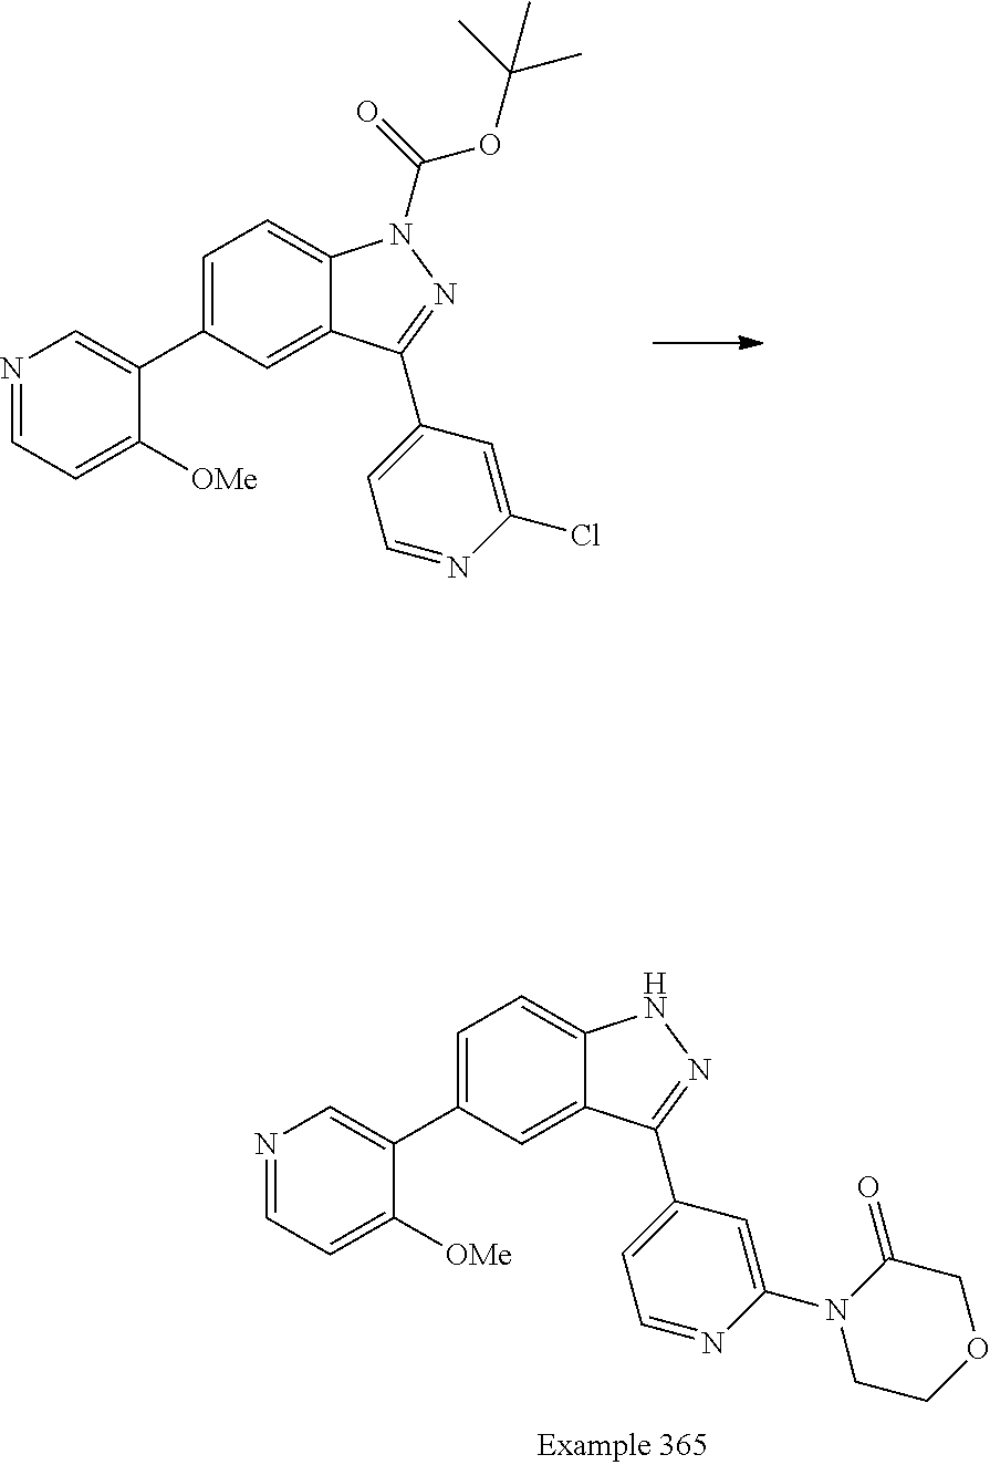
N1=CC=C([OMe])C(C2=CC=C3C(=C2)C(C2=CC=NC(Cl)=C2)=NN3C(OC(C)(C)C)=O)=C1.N1=CC=C([OMe])C(C2=CC=C3C(=C2)C(C2=CC=NC(N4CCOCC4=O)=C2)=NN3)=C1
